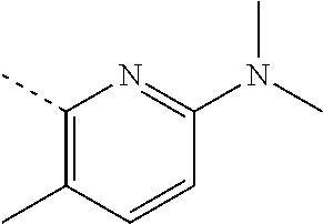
C1(C)=C(C)C=CC(N(C)C)=N1
